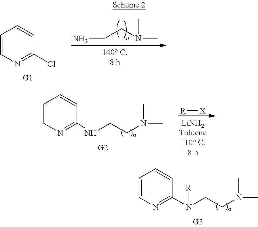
NCCN(C)C.C1=CN=C(Cl)C=C1.N(C)(C)CCNC1=NC=CC=C1.[R][X].N(C)(C)CCN(C1=NC=CC=C1)[R]
